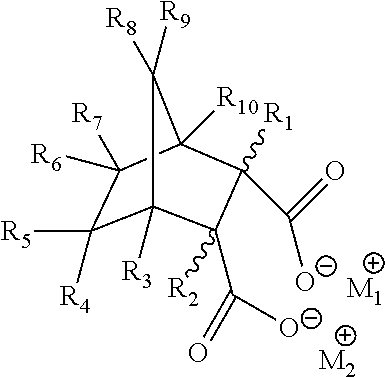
C1([R7])([R6])C2([R10])C([R8])([R9])C([R3])(C1([R5])[R4])C(C(=O)[O-])([R2])C2(C([O-])=O)[R1].[M1].[M2]
